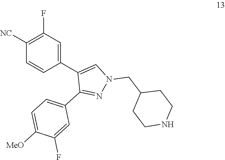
C1(F)=C([NC])C=CC(C2=CN(CC3CCNCC3)N=C2C2=CC=C([MeO])C(F)=C2)=C1
